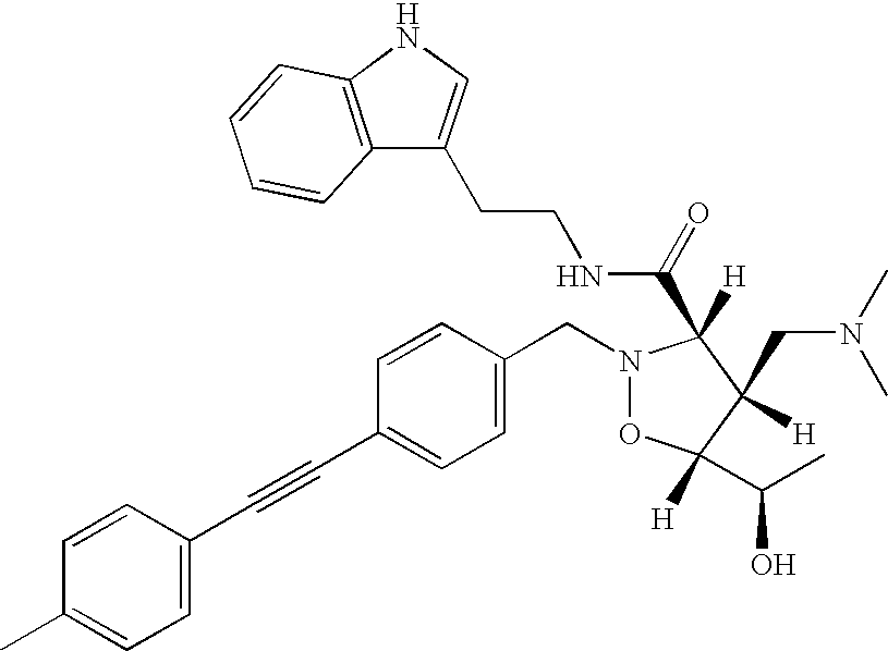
N1(CC2=CC=C(C#CC3=CC=C(C)C=C3)C=C2)OC(C(C)O)([H])C([H])(CN(C)C)C1([H])C(=O)NCCC1=CNC2=C1C=CC=C2
